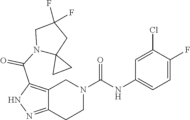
C1(NC(N2CC3=C(C(=O)N4C5(CC(F)(F)C4)CC5)NN=C3CC2)=O)=CC=C(F)C(Cl)=C1
